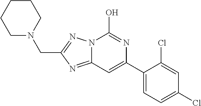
N12C(=NC(CN3CCCCC3)=N1)C=C(C1=CC=C(Cl)C=C1Cl)N=C2O
